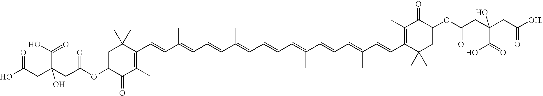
C(C(OC1C(=O)C(C)=C(C=CC(=CC=CC(=CC=CC=C(C=CC=C(C=CC2=C(C)C(=O)C(OC(CC(CC([OH])=O)(C(=O)O)O)=O)CC2(C)C)C)C)C)C)C(C)(C)C1)=O)C(CC(=O)O)(C(O)=O)O
